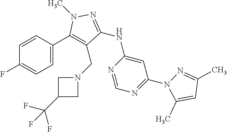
C1=CC(C2=C(CN3CC(C(F)(F)F)C3)C(NC3=CC(N4N=C(C)C=C4C)=NC=N3)=NN2C)=CC=C1F
